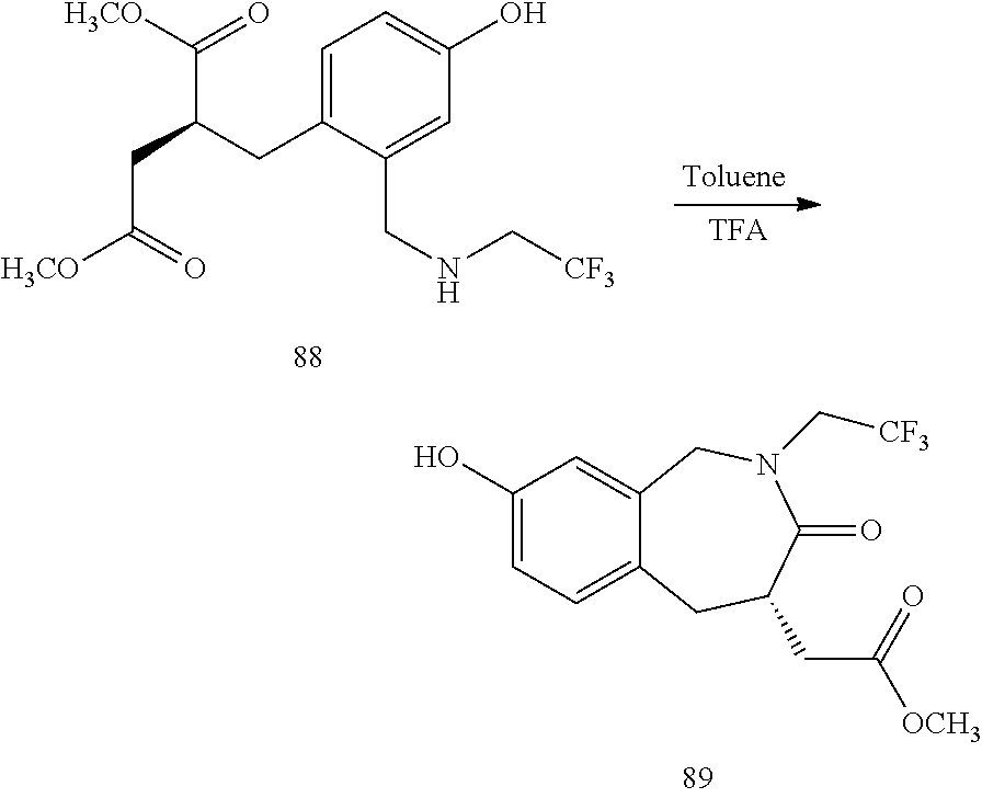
C1=C(CC(CC([H3CO])=O)C([H3CO])=O)C(CNC[CF3])=CC(O)=C1.C1(O)=CC=C2C(=C1)CN(C[CF3])C(=O)C(CC(=O)[OCH3])C2
